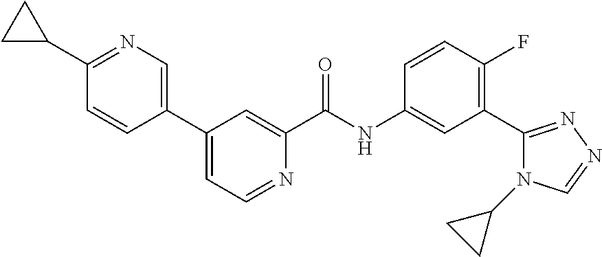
C1=C(C2=CC=NC(C(NC3=CC(C4=NN=CN4C4CC4)=C(F)C=C3)=O)=C2)C=CC(C2CC2)=N1
